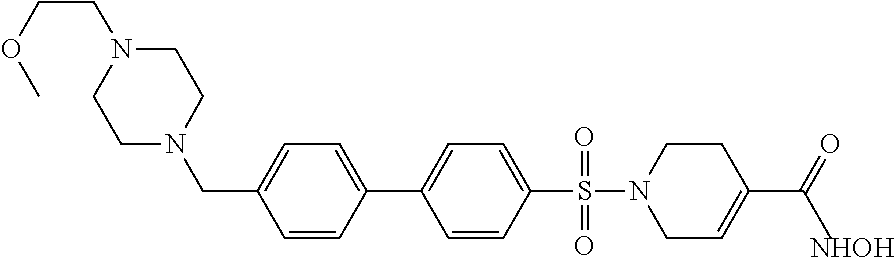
C1=CC(C2=CC=C(S(=O)(=O)N3CC=C(C(=O)C)CC3)C=C2)=CC=C1CN1CCN(CCOC)CC1.[NHOH]
